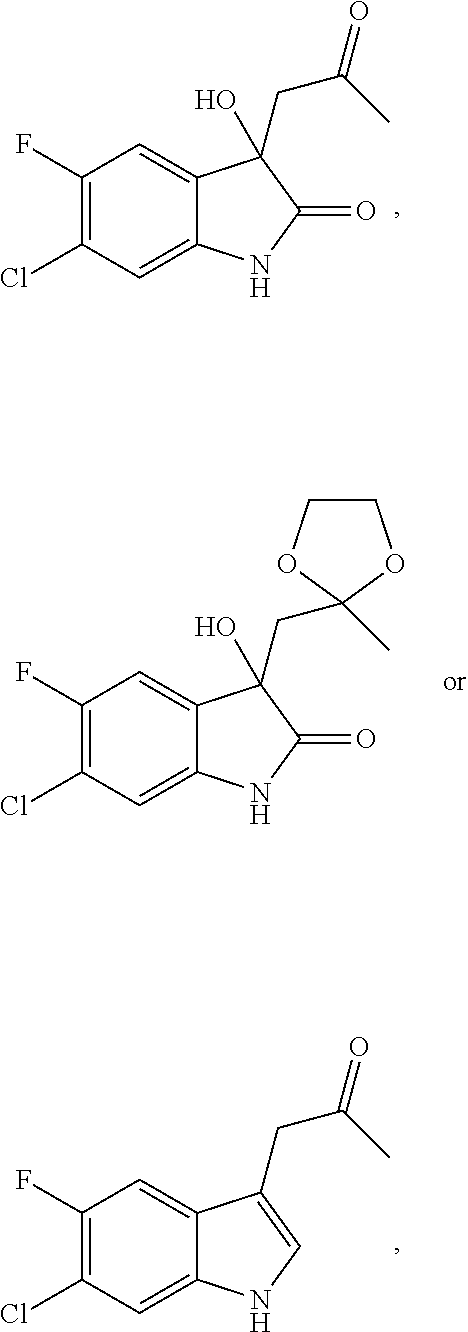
C1(F)=C(Cl)C=C2C(=C1)C(CC(C)=O)(O)C(=O)N2.C1(F)=C(Cl)C=C2C(=C1)C(CC(C)=O)=CN2.C1(F)=C(Cl)C=C2C(=C1)C(CC1(C)OCCO1)(O)C(=O)N2
